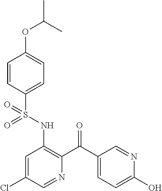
C1=CC(S(NC2=C(C(C3=CC=C(O)N=C3)=O)N=CC(Cl)=C2)(=O)=O)=CC=C1OC(C)C
